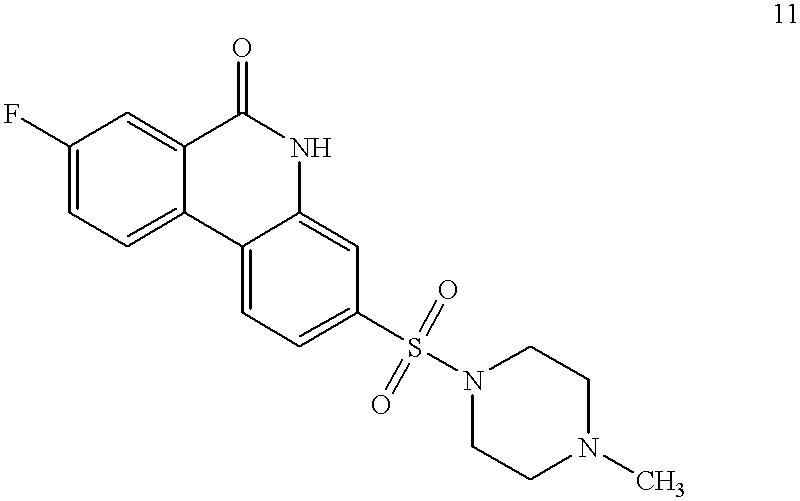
C1(F)=CC=C2C(=C1)C(=O)NC1=CC(S(N3CCN(C)CC3)(=O)=O)=CC=C21
